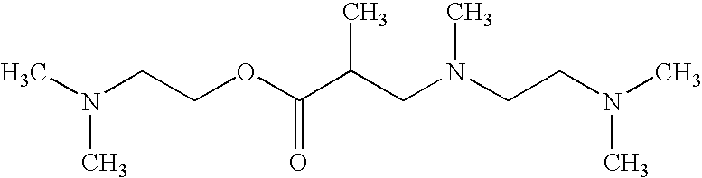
CN(CCOC(C(CN(CCN(C)C)C)C)=O)C
